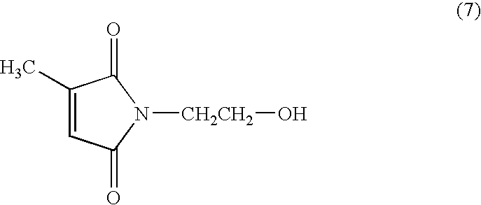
C1(C)=CC(=O)N([CH2CH2]O)C1=O
